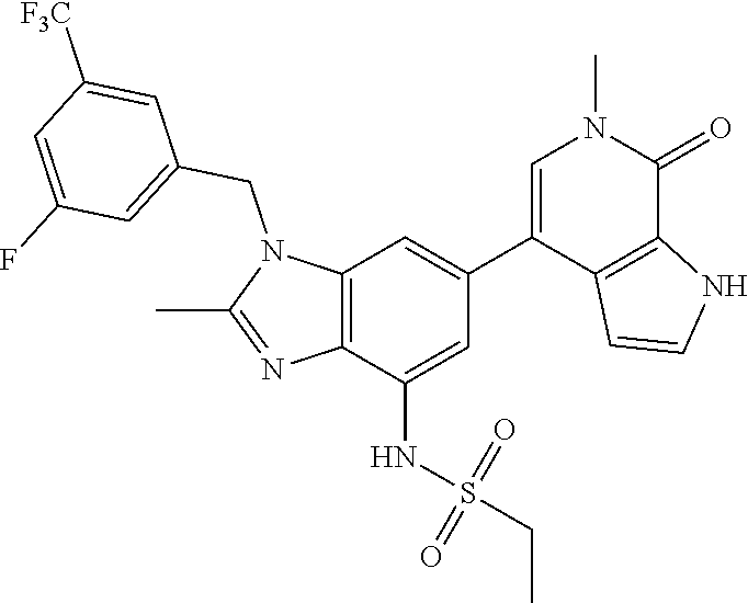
N1(CC2=CC(F)=CC([F3C])=C2)C(C)=NC2=C1C=C(C1=CN(C)C(=O)C3=C1C=CN3)C=C2NS(CC)(=O)=O
